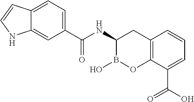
C1(C(NC2B(O)OC3=C(C2)C=CC=C3C(O)=O)=O)=CC=C2C(=C1)NC=C2
